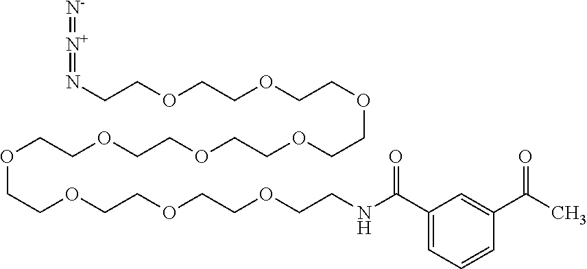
O(CCOCCOCCOCCNC(C1=CC=CC(C(C)=O)=C1)=O)CCOCCOCCOCCOCCOCCOCCN=[N+]=[N-]
